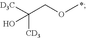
OC(COC)([CD3])[D3C]
